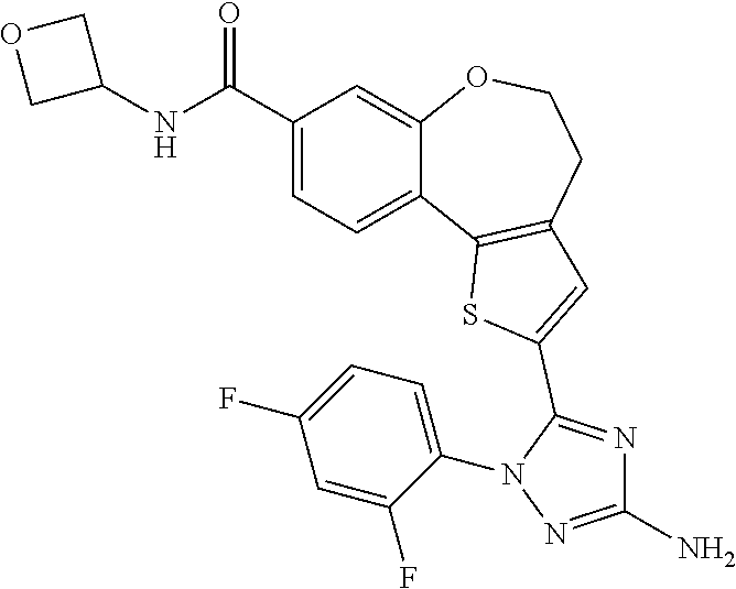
C1(C(NC2COC2)=O)=CC=C2C(=C1)OCCC1=C2SC(C2=NC(N)=NN2C2=CC=C(F)C=C2F)=C1
